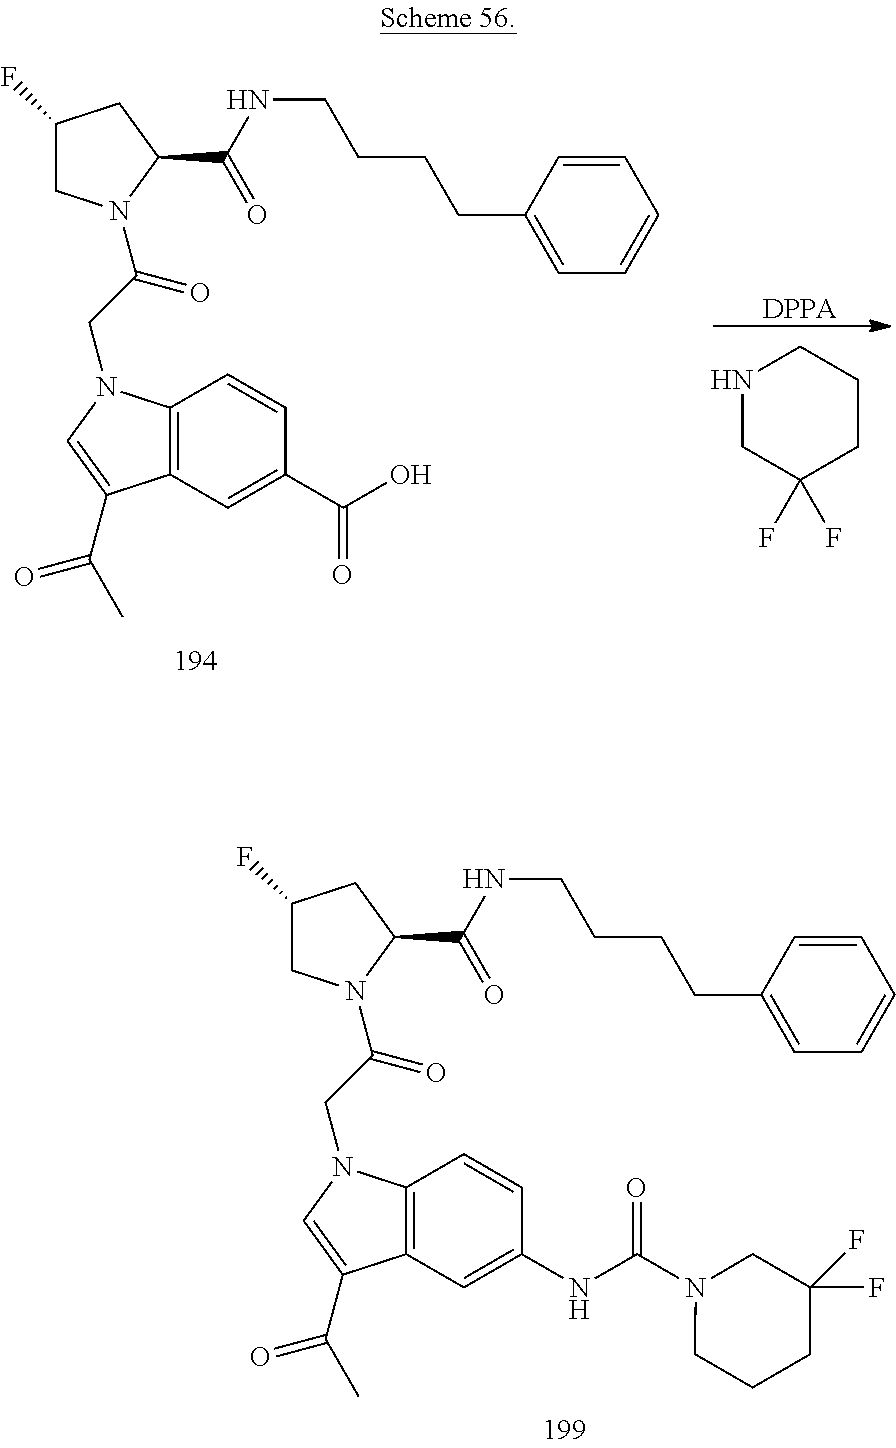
[DPPA].C12=C(C=C(C(O)=O)C=C1)C(C(C)=O)=CN2CC(=O)N1CC(F)CC1C(NCCCCC1=CC=CC=C1)=O.N1CC(F)(F)CCC1.C12=C(C=C(NC(=O)N3CCCC(F)(F)C3)C=C1)C(C(C)=O)=CN2CC(=O)N1CC(F)CC1C(NCCCCC1=CC=CC=C1)=O
